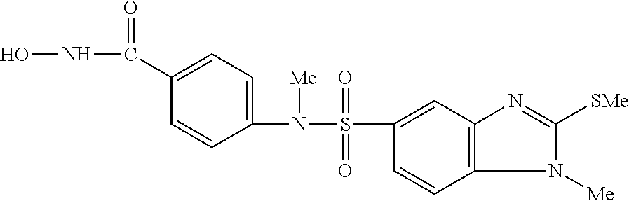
C1(N(S(C2=CC3=C(C=C2)N([Me])C([SMe])=N3)(=O)=O)[Me])=CC=C(C(NO)=O)C=C1
